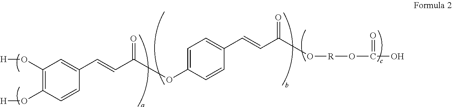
C1(OC(C=CC2=CC(O[H])=C(O[H])C=C2)=O)=CC=C(C=CC(O[R]OC(=O)O)=O)C=C1
